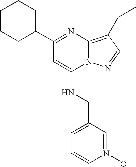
C1(C2=NC3=C(CC)C=NN3C(NCC3=CC=CN(O)=C3)=C2)CCCCC1
